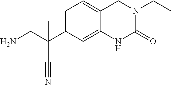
C1=C(C(CN)(C)C#N)C=C2C(=C1)CN(CC)C(=O)N2
